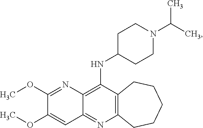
C12=C(N=C3C(=C1NC1CCN(C(C)C)CC1)N=C(OC)C(OC)=C3)CCCCC2
